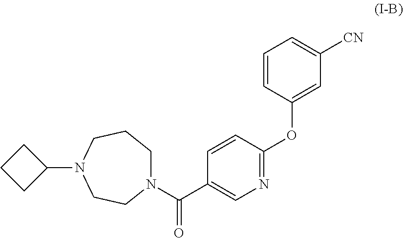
C1CCC1N1CCN(C(C2=CN=C(OC3=CC([CN])=CC=C3)C=C2)=O)CCC1
